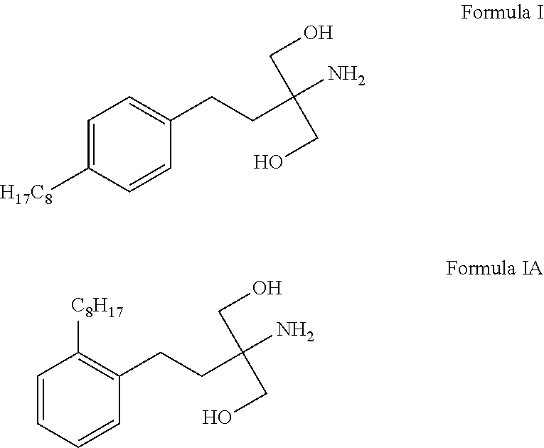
C1=C([H17C8])C=CC(CCC(N)(CO)CO)=C1.C1=CC=CC(CCC(N)(CO)CO)=C1[C8H17]
